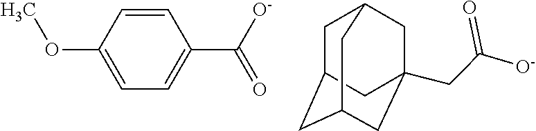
C1=CC(OC)=CC=C1C([O-])=O.C1C2CC3CC(CC(=O)[O-])(CC1C3)C2
